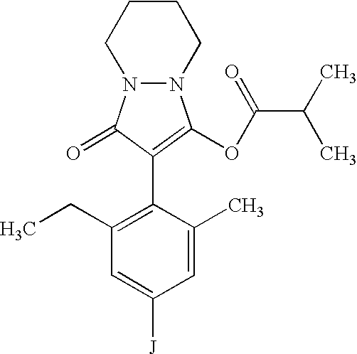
C1=C(C)C(C2=C(OC(C(C)C)=O)N3N(C2=O)CCCC3)=C(CC)C=C1[J]
